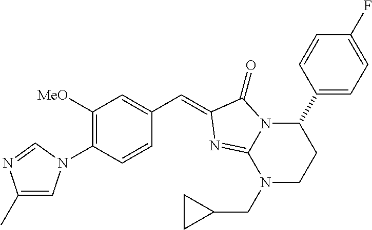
C1([MeO])=C(N2C=C(C)N=C2)C=CC(C=C2C(=O)N3C(C4=CC=C(F)C=C4)CCN(CC4CC4)C3=N2)=C1
